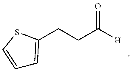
C1=CSC(CCC([H])=O)=C1
